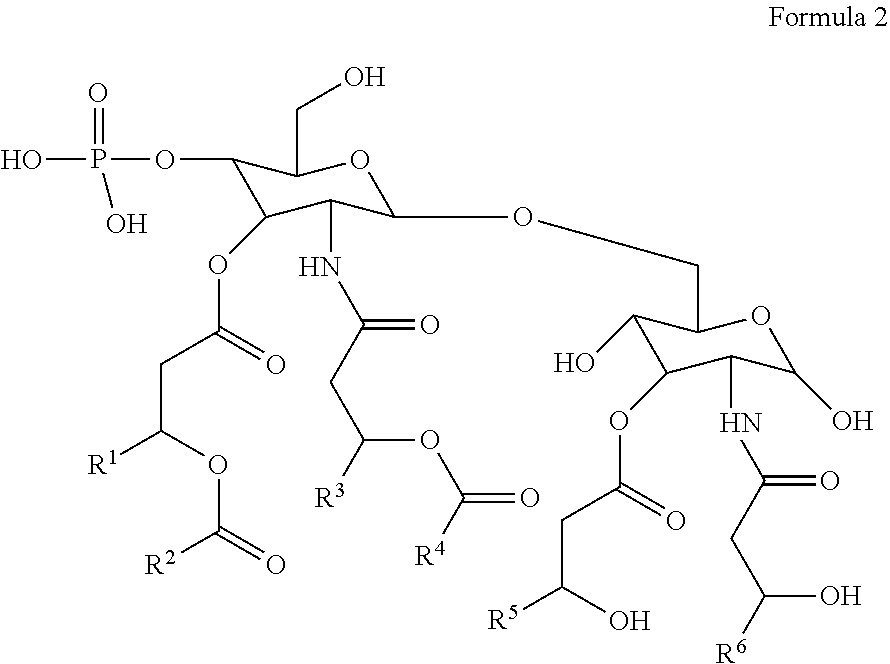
C1(OP(O)(=O)O)C(OC(CC([R1])OC(=O)[R2])=O)C(NC(CC([R3])OC(=O)[R4])=O)C(OCC2C(O)C(OC(CC([R5])O)=O)C(NC(CC([R6])O)=O)C(O)O2)OC1CO
